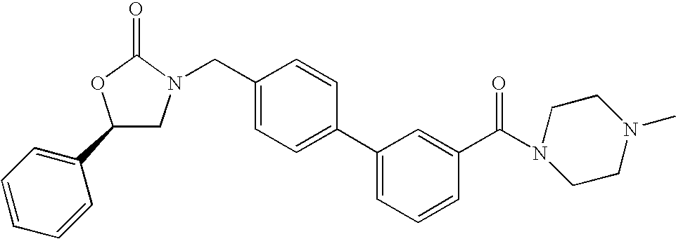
C1(C2=CC=CC=C2)CN(CC2=CC=C(C3=CC=CC(C(N4CCN(C)CC4)=O)=C3)C=C2)C(=O)O1
